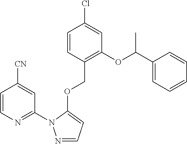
C1=CN=C(N2N=CC=C2OCC2=C(OC(C)C3=CC=CC=C3)C=C(Cl)C=C2)C=C1[CN]
